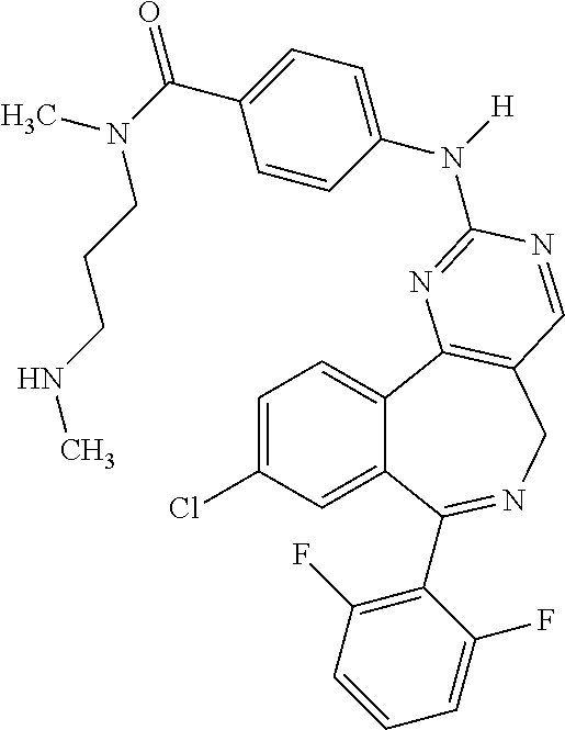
C1=C(Cl)C=C2C(=C1)C1=C(CN=C2C2=C(F)C=CC=C2F)C=NC(N(C2=CC=C(C(N(C)CCCNC)=O)C=C2)[H])=N1
